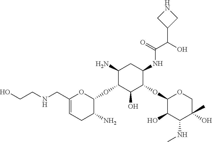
C1(CNCCO)=CCC(N)C(OC2C(O)C(OC3C(O)C(NC)C(O)(C)CO3)C(NC(C(O)C3CNC3)=O)CC2N)O1
